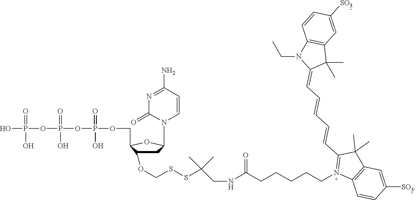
OP(OP(OP(=O)(O)OCC1C(OCSSC(CNC(CCCCCN2=C(C=CC=CC=C3C(C)(C)C4=C(N3CC)C=CC([SO3])=C4)C(C)(C)C3=C2C=CC([SO3])=C3)=O)(C)C)CC(N2C=CC(N)=NC2=O)O1)(=O)O)(=O)O
